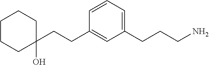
C1(CCC2=CC(CCCN)=CC=C2)(O)CCCCC1
